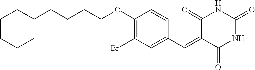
C1CCCC(CCCCOC2=C(Br)C=C(C=C3C(=O)NC(=O)NC3=O)C=C2)C1
